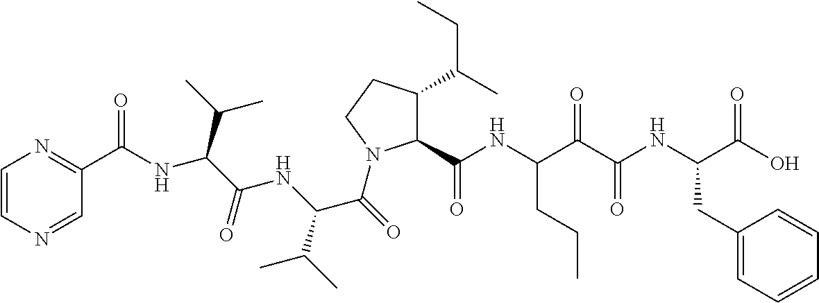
C1=CN=CC(C(=O)NC(C(C)C)C(NC(C(C)C)C(=O)N2C(C(NC(C(C(NC(C(O)=O)CC3=CC=CC=C3)=O)=O)CCC)=O)C(C(C)CC)CC2)=O)=N1
